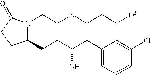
C1(CCC(CC2=CC=CC(Cl)=C2)O)N(CCSCCC[D3])C(=O)CC1
